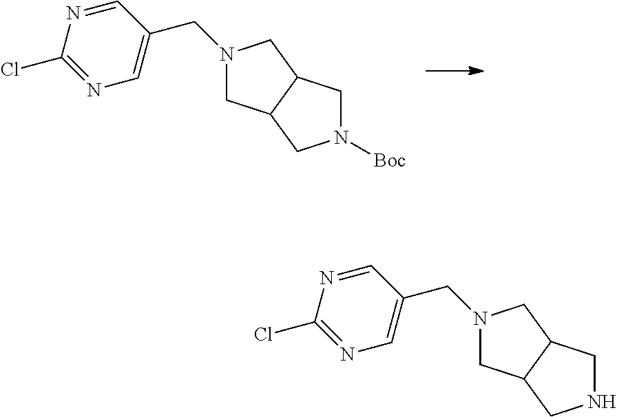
C1=NC(Cl)=NC=C1CN1CC2C(C1)CN([Boc])C2.C1=NC(Cl)=NC=C1CN1CC2C(C1)CNC2
